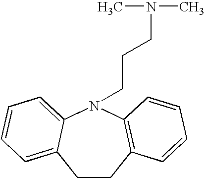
C1CC2=C(N(CCCN(C)C)C3=CC=CC=C13)C=CC=C2
